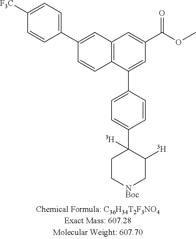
C12=C(C(C3=CC=C(C4([T])C([T])C[NBoc]CC4)C=C3)=CC(C(OC)=O)=C1)C=CC(C1=CC=C([F3C])C=C1)=C2
